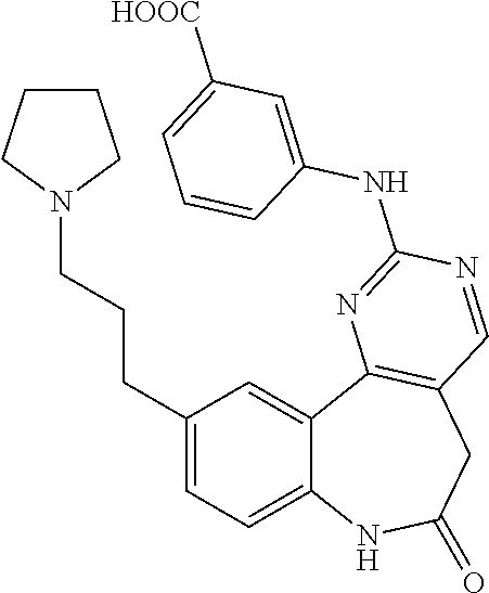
C12=CC=C(CCCN3CCCC3)C=C1C1=C(CC(=O)N2)C=NC(NC2=CC([HOOC])=CC=C2)=N1
